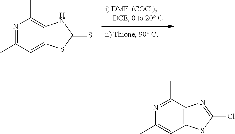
C1(C)=NC(C)=C2C(=C1)SC(=S)N2.C1(C)=CC2=C(C(C)=N1)N=C(Cl)S2
